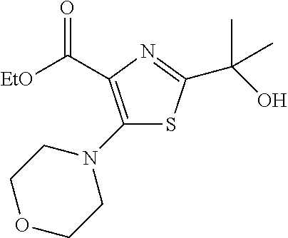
C1(N2CCOCC2)=C(C([EtO])=O)N=C(C(O)(C)C)S1
